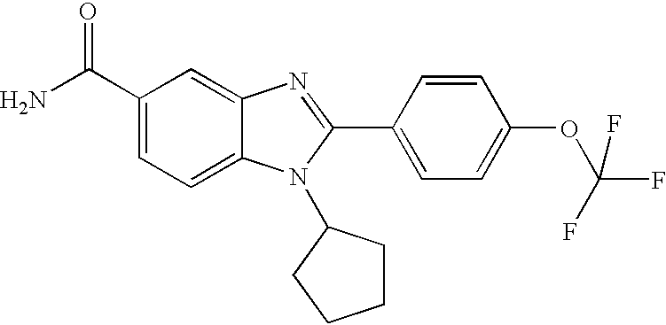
NC(C1=CC=C2C(=C1)N=C(C1=CC=C(OC(F)(F)F)C=C1)N2C1CCCC1)=O
